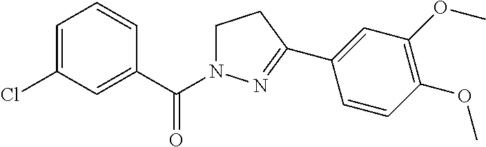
C1N(C(C2=CC(Cl)=CC=C2)=O)N=C(C2=CC(OC)=C(OC)C=C2)C1
